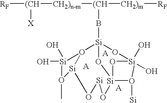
[RF][(CH]([CH2)n-m][(CH](B[Si]12O[Si]3(O)(O)O([Si])[Si](O3)(O[Si]O[Si]3O1[Si](O)(O)O3C)O2)[CH2)m][RF])[X]
